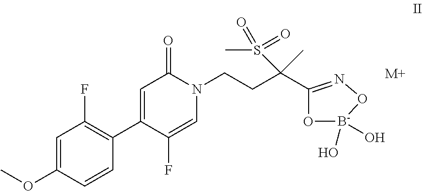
C1=C(OC)C=CC(C2=CC(=O)N(CCC(C3=NO[B-](O)(O)O3)(C)S(C)(=O)=O)C=C2F)=C1F.[M+]
